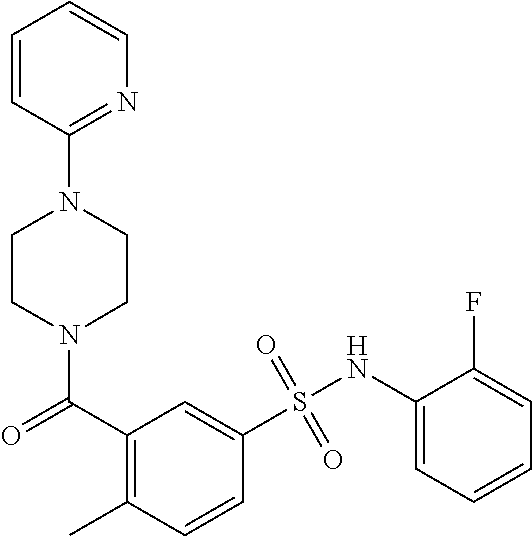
N1(C(=O)C2=C(C)C=CC(S(NC3=CC=CC=C3F)(=O)=O)=C2)CCN(C2=NC=CC=C2)CC1
